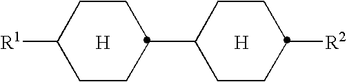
C1C([R1])CCC(C2CCC([R2])CC2)C1.[H].[H]
